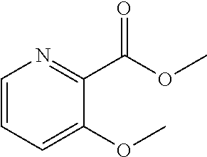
C1=CC=C(OC)C(C(OC)=O)=N1
